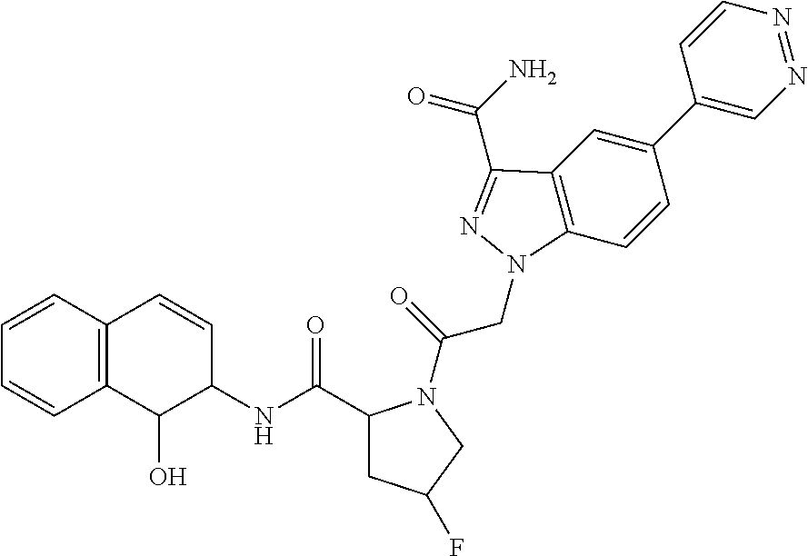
C1=CC2=C(C=C1)C(O)C(NC(=O)C1CC(F)CN1C(=O)CN1C3=C(C=C(C4=CN=NC=C4)C=C3)C(C(N)=O)=N1)C=C2
